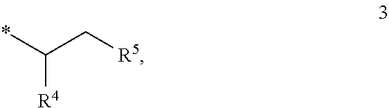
[R4]C(*)C[R5]
